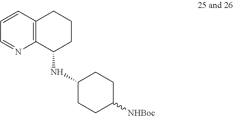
C12=C(C=CC=N1)CCCC2NC1CCC([NHBoc])CC1
